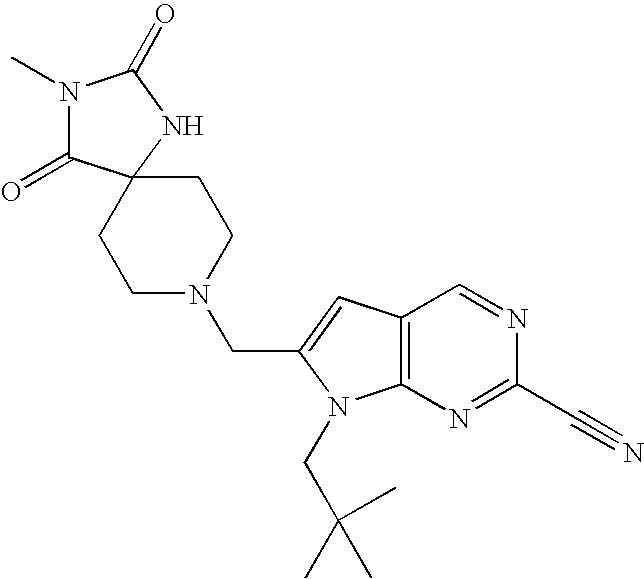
C12=C(N=C(C#N)N=C1)N(CC(C)(C)C)C(CN1CCC3(CC1)C(=O)N(C)C(=O)N3)=C2
